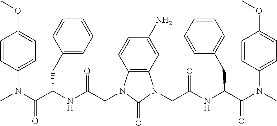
C12=C(C=C(N)C=C1)N(CC(NC(C(N(C)C1=CC=C(OC)C=C1)=O)CC1=CC=CC=C1)=O)C(=O)N2CC(NC(C(N(C)C1=CC=C(OC)C=C1)=O)CC1=CC=CC=C1)=O
